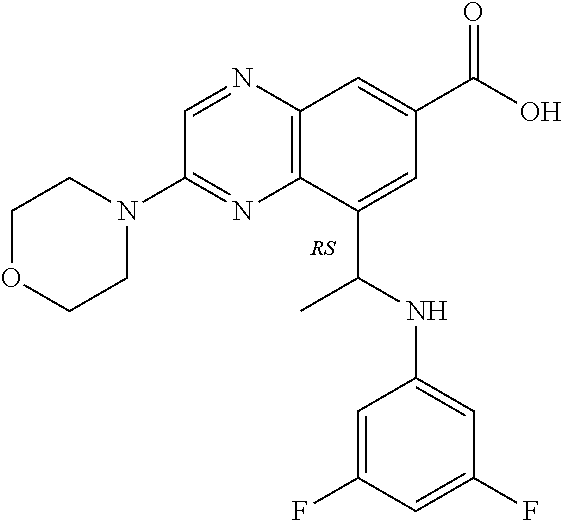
C1OCCN(C2=NC3=C(N=C2)C=C(C(=O)O)C=C3C(NC2=CC(F)=CC(F)=C2)C)C1
